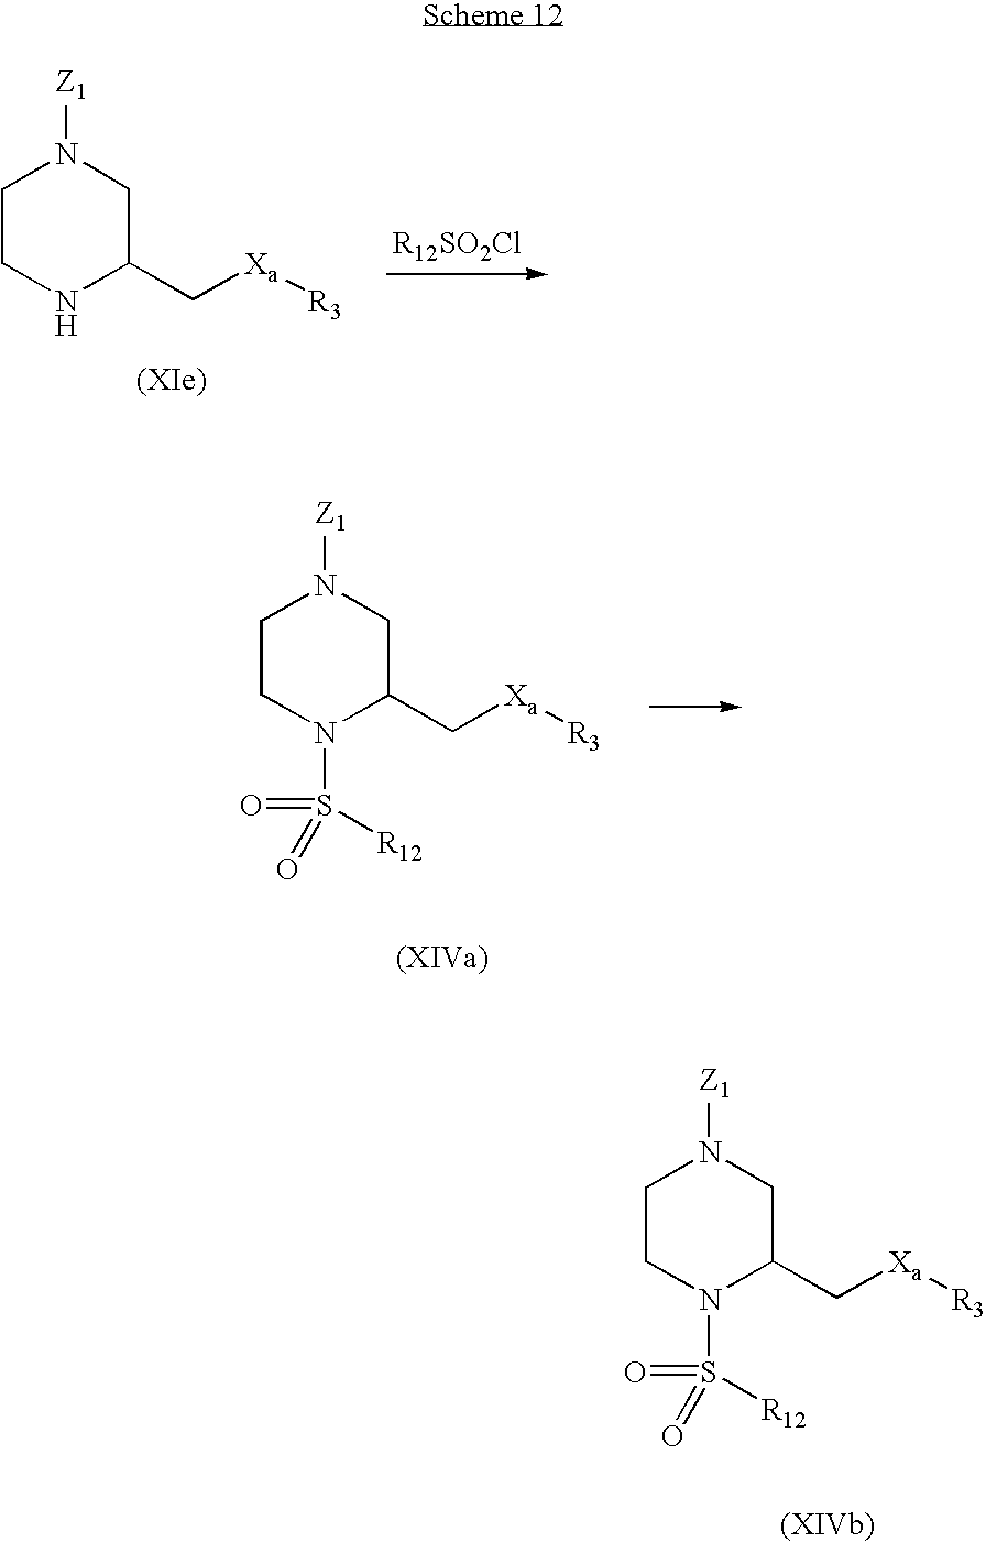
C1CN(S(=O)(=O)[R12])C(C[Xa][R3])CN1[Z1].C1CNC(C[Xa][R3])CN1[Z1].C1CN(S(=O)(=O)[R12])C(C[Xa][R3])CN1[Z1]
